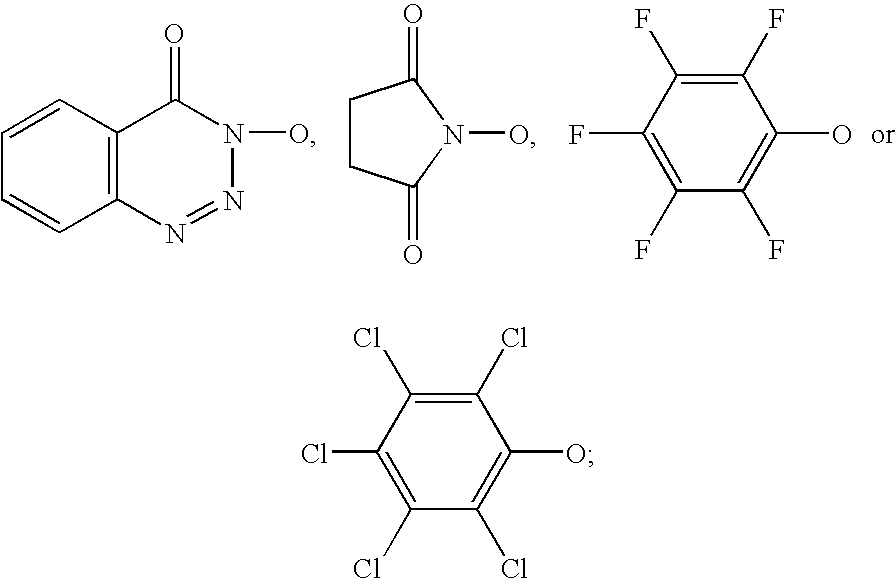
C1(Cl)=C(Cl)C(Cl)=C(O)C(Cl)=C1Cl.C1(F)=C(F)C(F)=C(O)C(F)=C1F.C1=CC2=C(C=C1)N=NN(O)C2=O.C1CC(=O)N(O)C1=O
